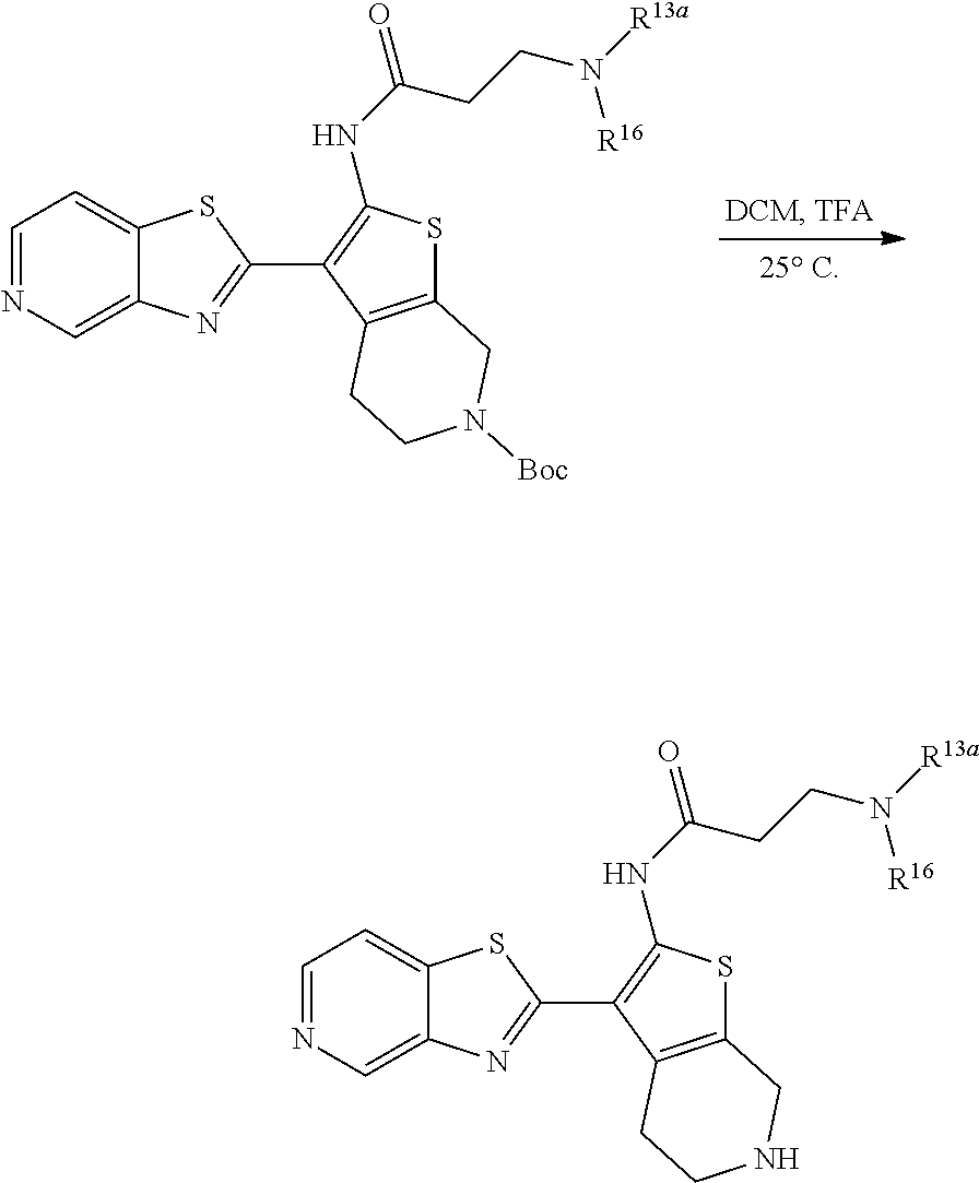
C1=NC=C2C(=C1)SC(C1=C(NC(=O)CCN([R13a])[R16])SC3=C1CCN([Boc])C3)=N2.C1=NC=C2C(=C1)SC(C1=C(NC(=O)CCN([R13a])[R16])SC3=C1CCNC3)=N2
